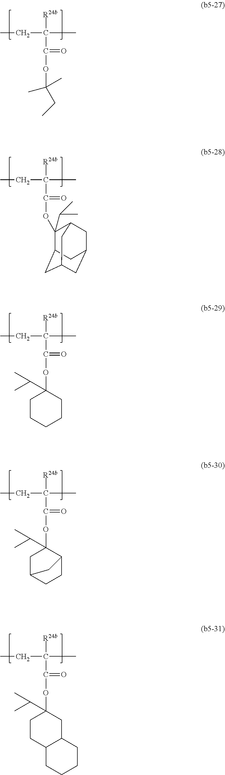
O(C(=O)C([R24b])(CC)C)C(C)(C)CC.O(C(=O)C([R24b])(CC)C)C1(C(C)C)C2CC3CC(CC1C3)C2.O(C(=O)C([R24b])(CC)C)C1(C(C)C)CCCCC1.O(C(=O)C([R24b])(CC)C)C1(C(C)C)CC2CCC1C2.O(C(=O)C([R24b])(CC)C)C1(C(C)C)CCC2C(C1)CCCC2
